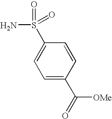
NS(C1=CC=C(C(=O)[OMe])C=C1)(=O)=O
